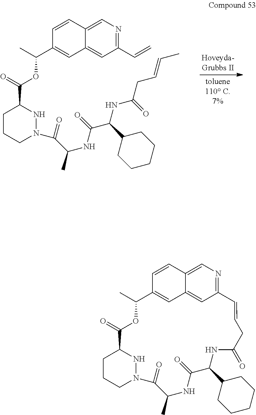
C1CCN(C(=O)C(NC(=O)C(NC(CC=CC)=O)C2CCCCC2)C)NC1C(=O)OC(C1=CC2=CC(C=C)=NC=C2C=C1)C.C1CCN2NC1C(=O)OC(C)C1=CC3=CC(=NC=C3C=C1)C=CCC(=O)NC(C1CCCCC1)C(=O)NC(C)C2=O
